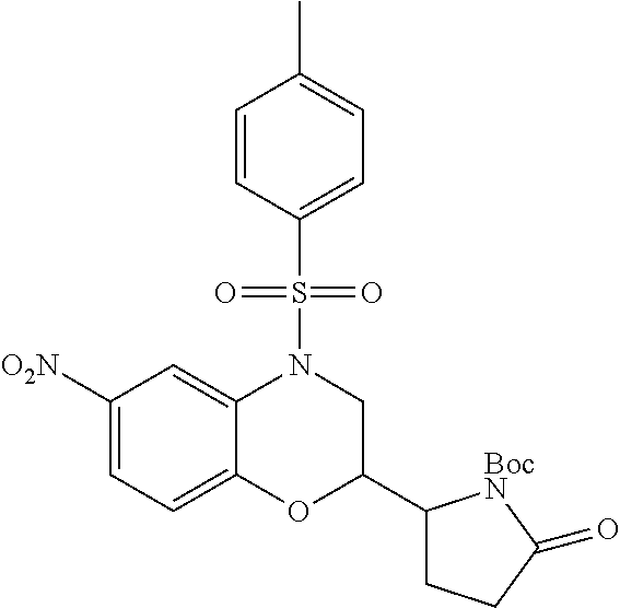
C1=CC(S(N2C3=CC([O2N])=CC=C3OC(C3CCC(=O)[BocN]3)C2)(=O)=O)=CC=C1C
